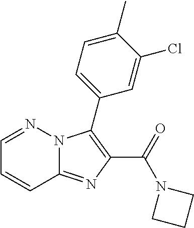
C12=NC(C(=O)N3CCC3)=C(C3=CC=C(C)C(Cl)=C3)N1N=CC=C2
